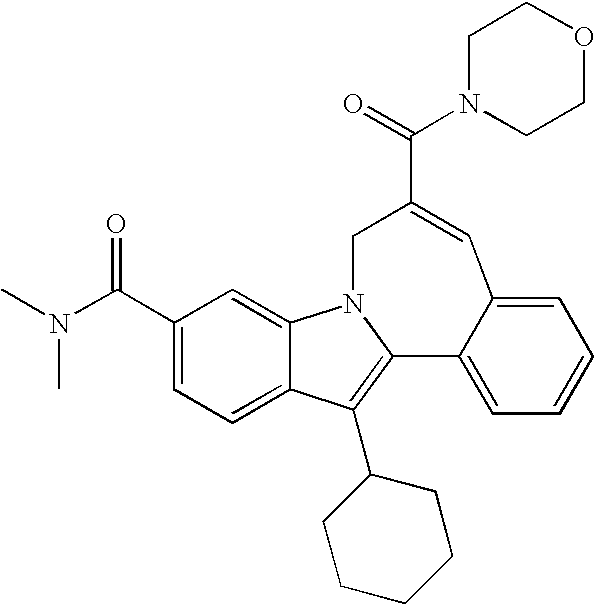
C(=O)(C1=CC2=CC=CC=C2C2=C(C3CCCCC3)C3=CC=C(C(=O)N(C)C)C=C3N2C1)N1CCOCC1
